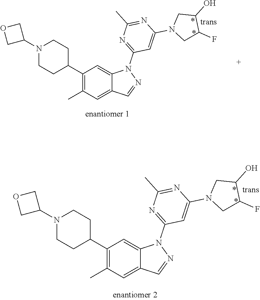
C1(C2CCN(C3COC3)CC2)=C(C)C=C2C(=C1)N(C1=NC(C)=NC(N3CC(F)C(O)C3)=C1)N=C2.C1(C2CCN(C3COC3)CC2)=C(C)C=C2C(=C1)N(C1=NC(C)=NC(N3CC(F)C(O)C3)=C1)N=C2
